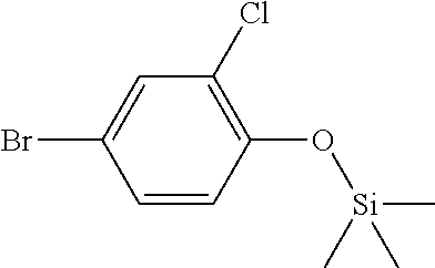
C1(O[Si](C)(C)C)=C(Cl)C=C(Br)C=C1
